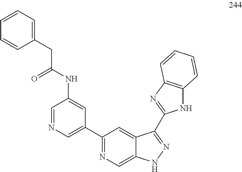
C1=NC=C(C2=NC=C3C(=C2)C(C2=NC4=C(N2)C=CC=C4)=NN3)C=C1NC(CC1=CC=CC=C1)=O
